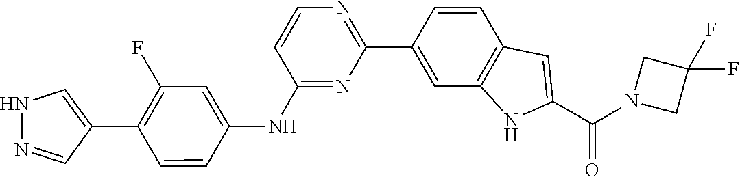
C1(F)(F)CN(C(C2=CC3=C(C=C(C4=NC=CC(NC5=CC(F)=C(C6=CNN=C6)C=C5)=N4)C=C3)N2)=O)C1
